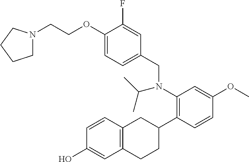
C(COC1=CC=C(CN(C2=C(C3CC4=C(CC3)C=C(O)C=C4)C=CC(OC)=C2)C(C)C)C=C1F)N1CCCC1
